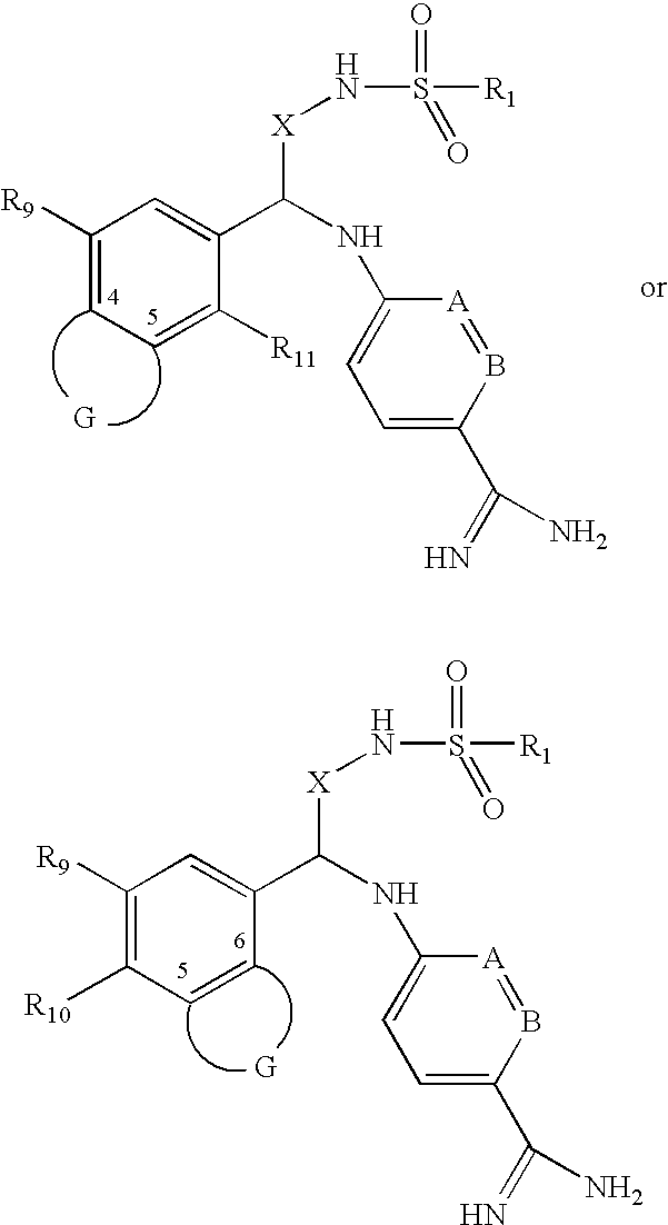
C1([R9])=C([R10])C=CC(C(NC2=CC=C(C(=N)N)B=[A]2)[X]NS(=O)([R1])=O)=C1.C1([R9])=CC=C([R11])C(C(NC2=CC=C(C(=N)N)B=[A]2)[X]NS(=O)([R1])=O)=C1
